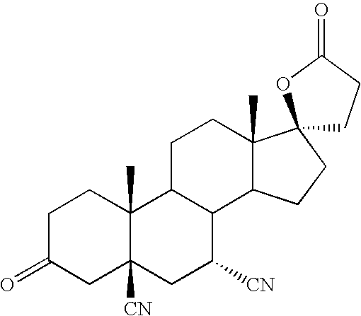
C1C(=O)CC2([CN])C(C)(C1)C1C(C([CN])C2)C2C(C)(CC1)C1(CC2)CCC(=O)O1
